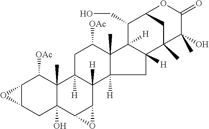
C12C(CC3(O)C(C)(C1[OAc])C1([H])C([H])(C4C3O4)C3([H])C(C)(C([OAc])C1)C1([H])C([H])(C3)C3(C)CC(C1CO)OC(=O)C3(O)C)O2
